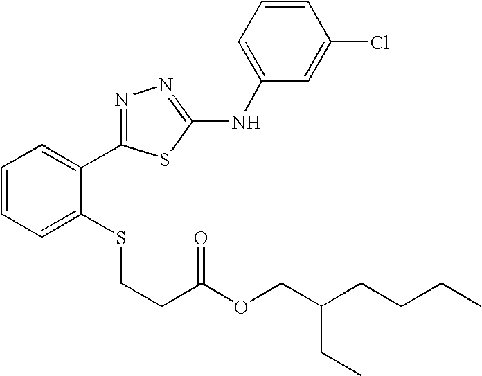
C1=CC=C(NC2=NN=C(C3=CC=CC=C3SCCC(=O)OCC(CC)CCCC)S2)C=C1Cl
